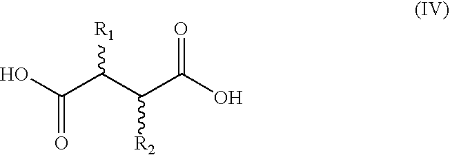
OC(C(C(C(O)=O)[R2])[R1])=O
